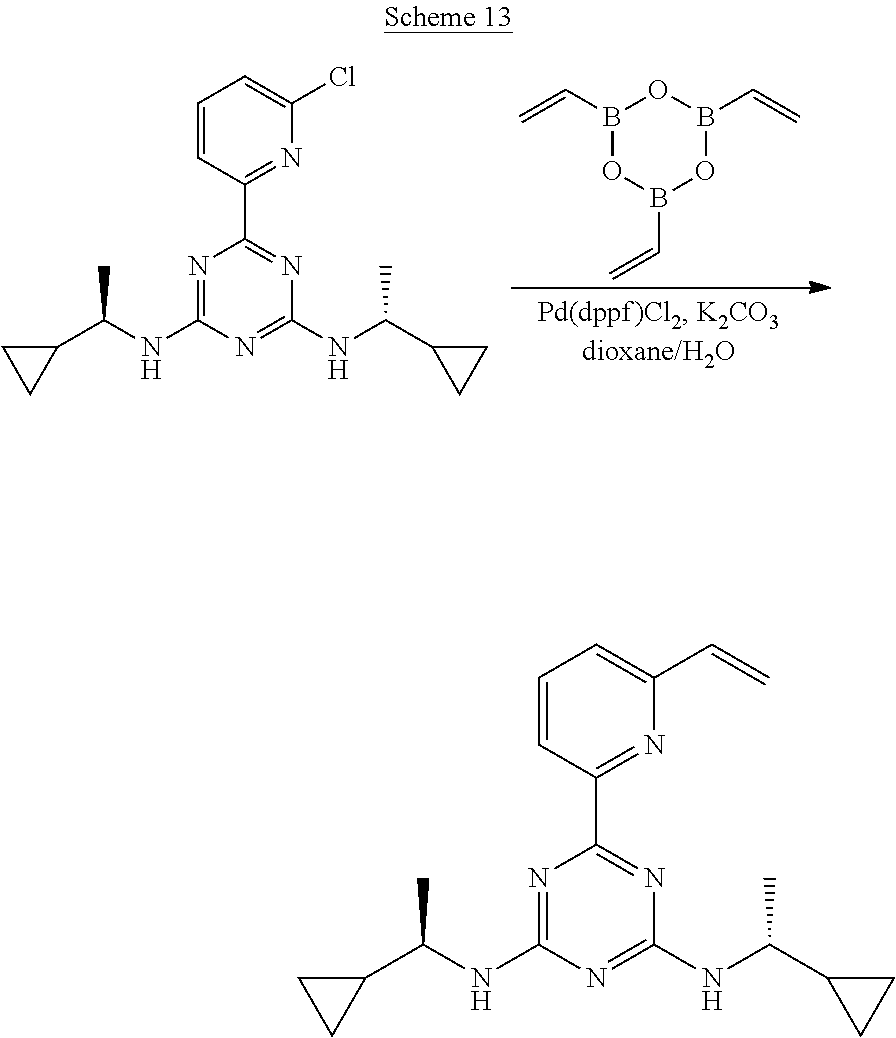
N1=C(NC(C2CC2)C)N=C(NC(C)C2CC2)N=C1C1=NC(Cl)=CC=C1.B1(C=C)OB(C=C)OB(C=C)O1.N1=C(NC(C2CC2)C)N=C(NC(C)C2CC2)N=C1C1=NC(C=C)=CC=C1
